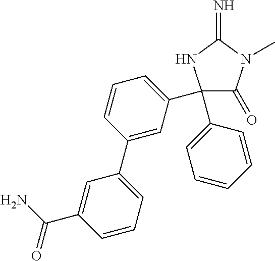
N1C(=N)N(C)C(=O)C1(C1=CC=CC(C2=CC=CC(C(N)=O)=C2)=C1)C1=CC=CC=C1
